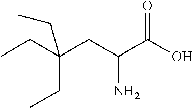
CCC(CC(C(O)=O)N)(CC)CC
